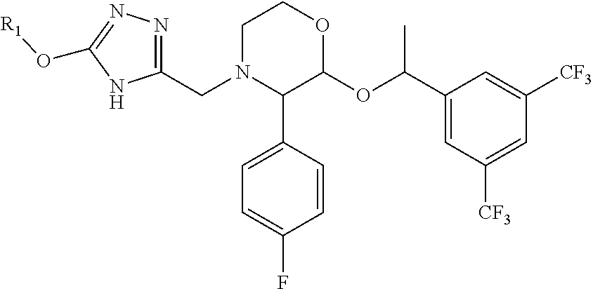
C1N(CC2=NN=C(O[R1])N2)C(C2=CC=C(F)C=C2)C(OC(C2=CC([CF3])=CC([CF3])=C2)C)OC1
